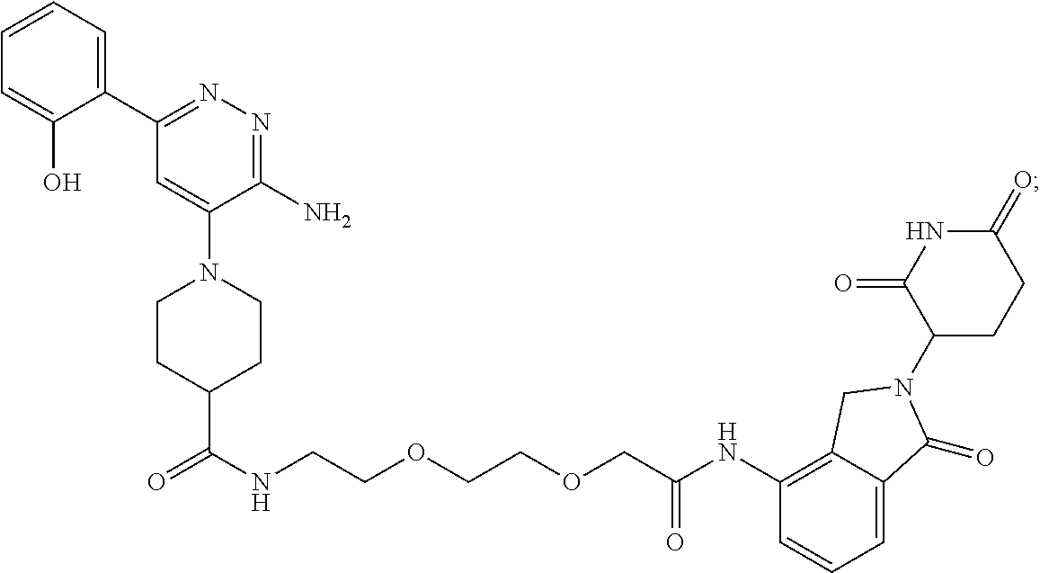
C(OCC(NC1=C2C(=CC=C1)C(=O)N(C1CCC(=O)NC1=O)C2)=O)COCCNC(C1CCN(C2=CC(C3=CC=CC=C3O)=NN=C2N)CC1)=O
